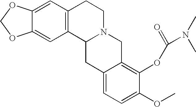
C12=CC3=C(C=C1OCO2)CCN1C3CC2=CC=C(OC)C(OC(=O)N(C)C)=C2C1
